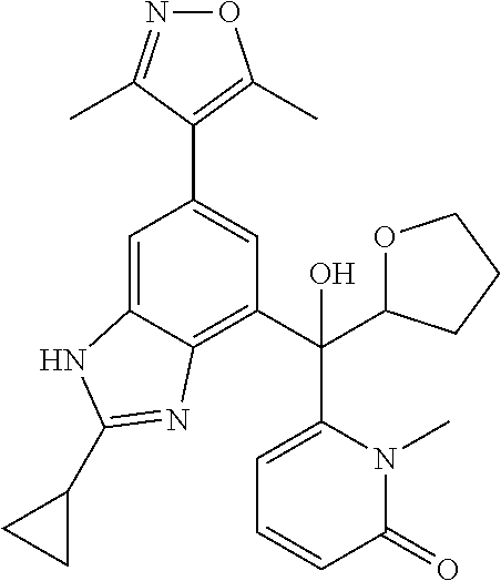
C1=C2C(=C(C(C3OCCC3)(O)C3=CC=CC(=O)N3C)C=C1C1=C(C)ON=C1C)N=C(C1CC1)N2
